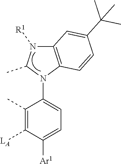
C1(C)=C([LA])C([Ar1])=CC=C1N1C(C)N([R1])C2=C1C=CC(C(C)(C)C)=C2
